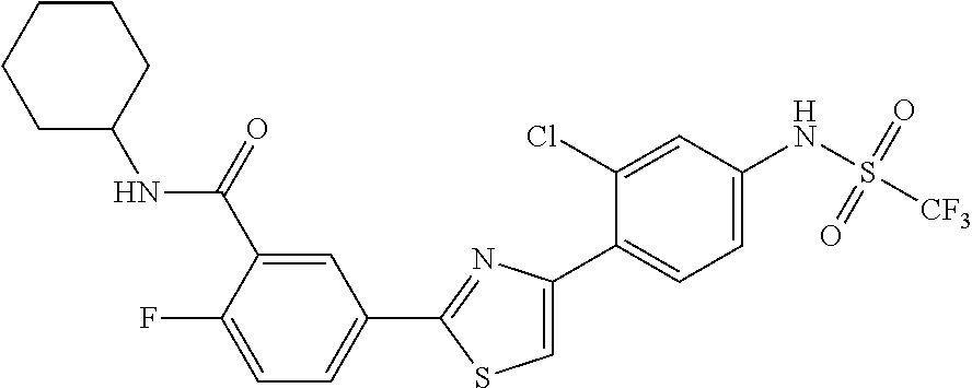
C1(C2=NC(C3=CC=C(NS([CF3])(=O)=O)C=C3Cl)=CS2)=CC=C(F)C(C(NC2CCCCC2)=O)=C1
